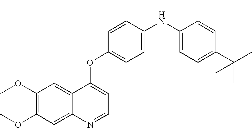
C1(C)=CC(OC2=CC=NC3=CC(OC)=C(OC)C=C23)=C(C)C=C1NC1=CC=C(C(C)(C)C)C=C1
